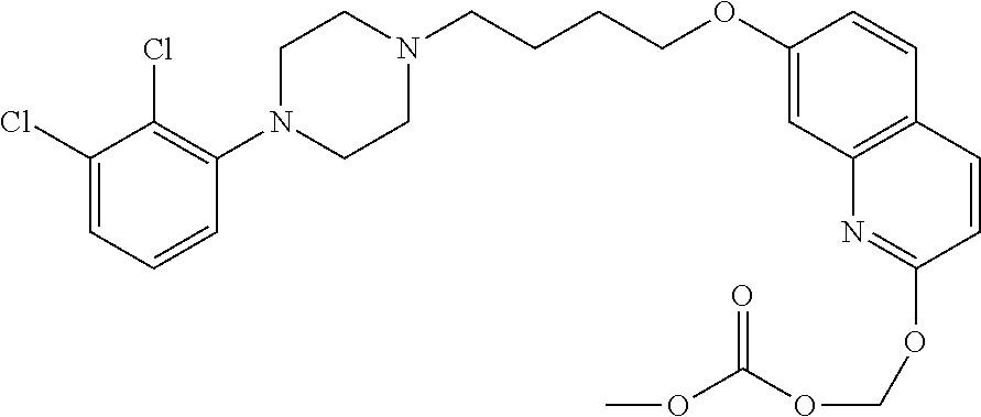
C1(Cl)=CC=CC(N2CCN(CCCCOC3=CC4=C(C=C3)C=CC(OCOC(OC)=O)=N4)CC2)=C1Cl
